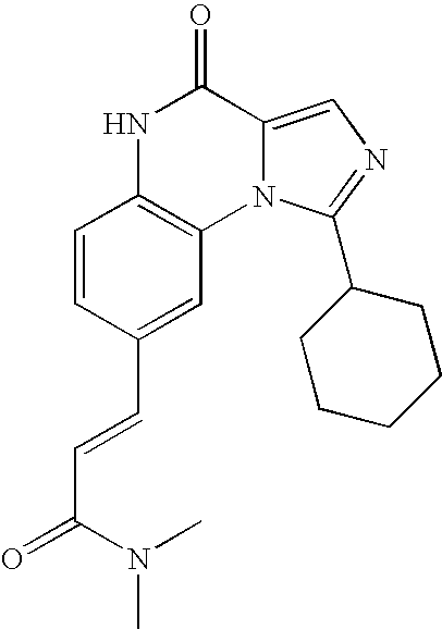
C1=CC(C=CC(=O)N(C)C)=CC2=C1NC(=O)C1=CN=C(C3CCCCC3)N21
